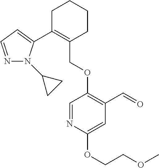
C1C(C2=CC=NN2C2CC2)=C(COC2=C(C=O)C=C(OCCOC)N=C2)CCC1
